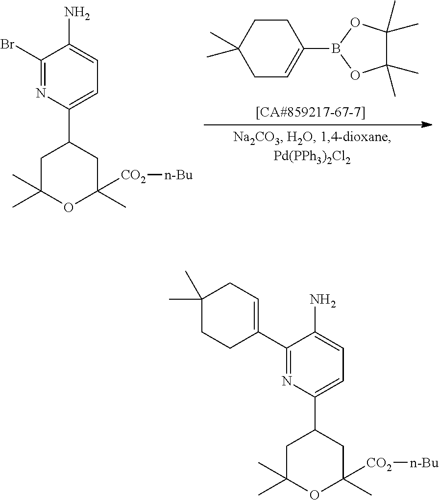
C1C(C)(C)OC([CO2][n-Bu])(C)CC1C1=CC=C(N)C(C2=CCC(C)(C)CC2)=N1.C1C(C)(C)OC([CO2][n-Bu])(C)CC1C1=CC=C(N)C(Br)=N1.C1CC(C)(C)CC=C1B1OC(C)(C)C(C)(C)O1
